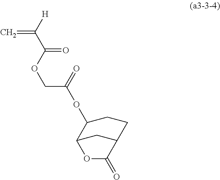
C(C([H])=C)(OCC(OC1C2CC(CC1)C(=O)O2)=O)=O
